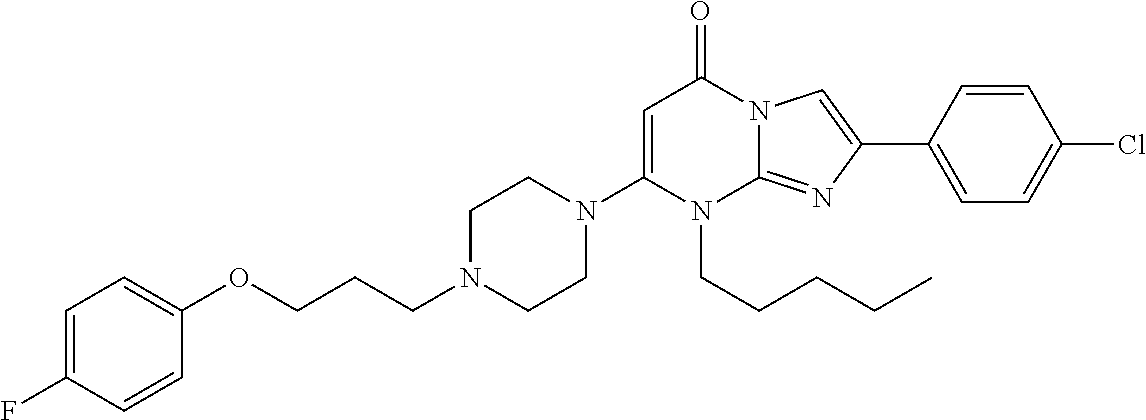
N1(C2=CC(=O)N3C(=NC(C4=CC=C(Cl)C=C4)=C3)N2CCCCC)CCN(CCCOC2=CC=C(F)C=C2)CC1
